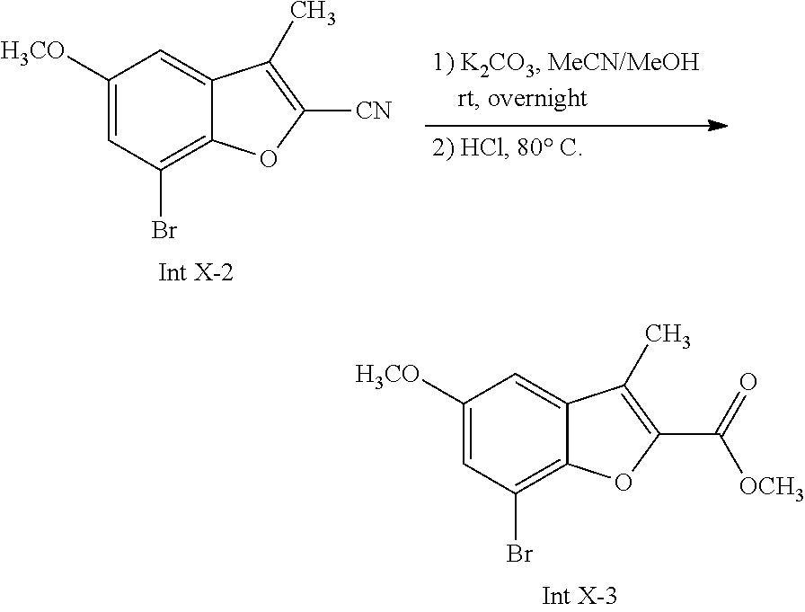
C1([H3CO])=CC(Br)=C2C(=C1)C(C)=C(C(=O)[OCH3])O2.C1([H3CO])=CC(Br)=C2C(=C1)C(C)=C([CN])O2
